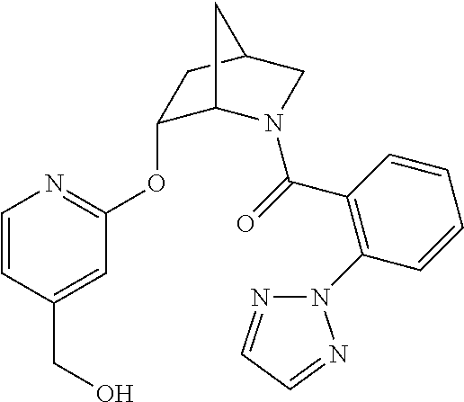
C1=CC(CO)=CC(OC2C3N(C(=O)C4=C(N5N=CC=N5)C=CC=C4)CC(C2)C3)=N1
